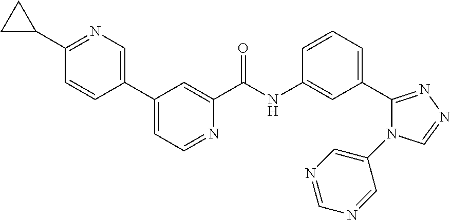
C1(C2=CC=NC(C(NC3=CC(C4=NN=CN4C4=CN=CN=C4)=CC=C3)=O)=C2)=CN=C(C2CC2)C=C1
